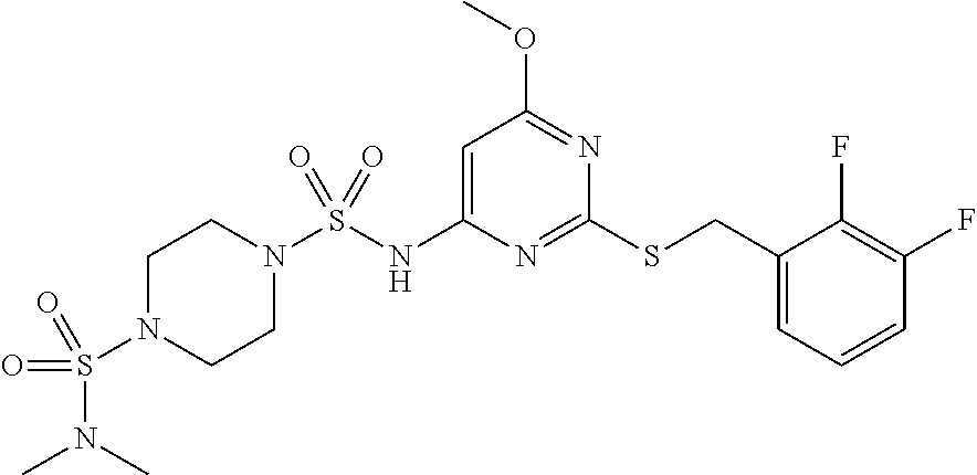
N1(S(NC2=CC(OC)=NC(SCC3=CC=CC(F)=C3F)=N2)(=O)=O)CCN(S(N(C)C)(=O)=O)CC1
